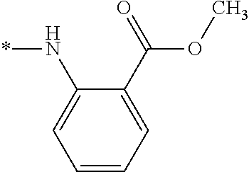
C1=CC=C(C(=O)OC)C(N*)=C1
